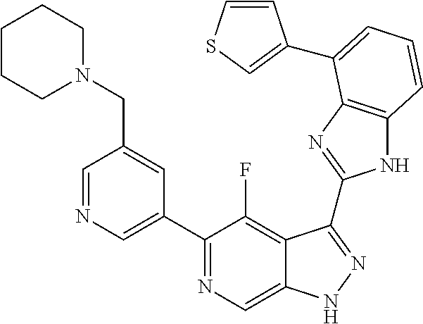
C1=NC=C(C2=NC=C3C(=C2F)C(C2=NC4=C(N2)C=CC=C4C2=CSC=C2)=NN3)C=C1CN1CCCCC1
